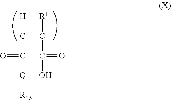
[H]C(C([Q][R15])=O)(C(C)([R11])C(=O)O)C
